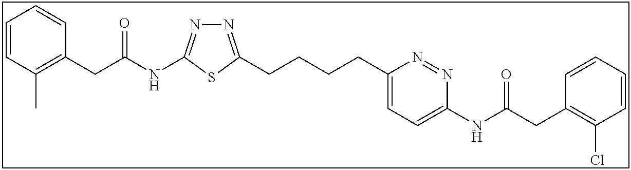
N1=C(CCCCC2=CC=C(NC(CC3=C(Cl)C=CC=C3)=O)N=N2)SC(NC(CC2=C(C)C=CC=C2)=O)=N1
